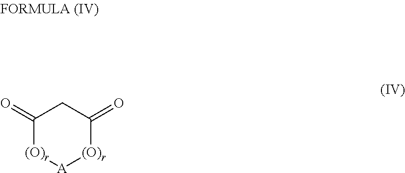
C1(=O)[(O)r][A][(O)r]C(=O)C1
